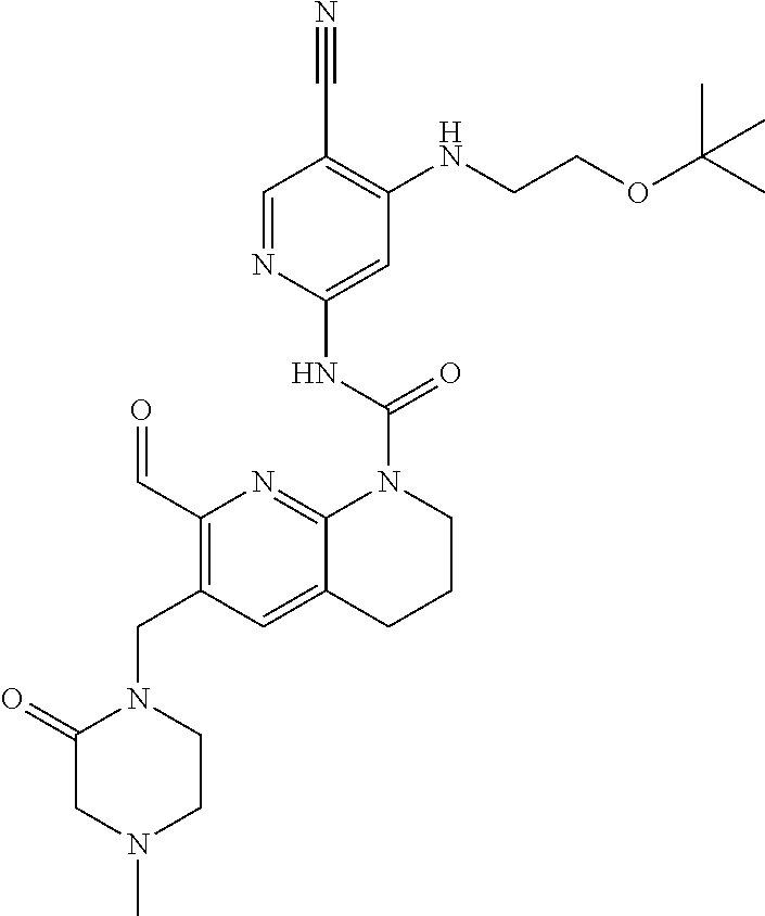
C1=NC(NC(N2CCCC3=CC(CN4C(=O)CN(C)CC4)=C(C=O)N=C23)=O)=CC(NCCOC(C)(C)C)=C1C#N
